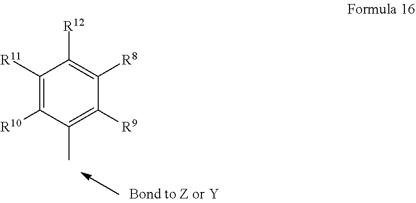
C1(C)=C([R9])C([R8])=C([R12])C([R11])=C1[R10]
